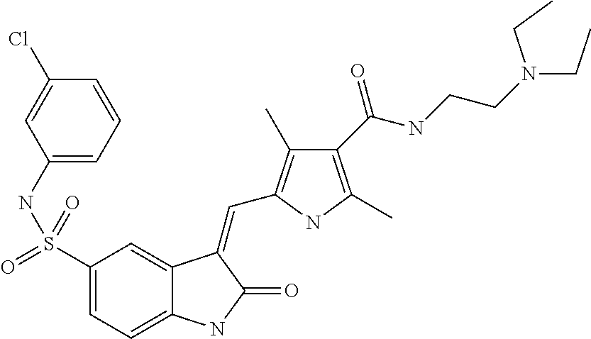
C1(S(=O)(=O)NC2=CC=CC(Cl)=C2)=CC=C2C(=C1)C(=CC1=C(C)C(C(NCCN(CC)CC)=O)=C(C)N1)C(=O)N2
